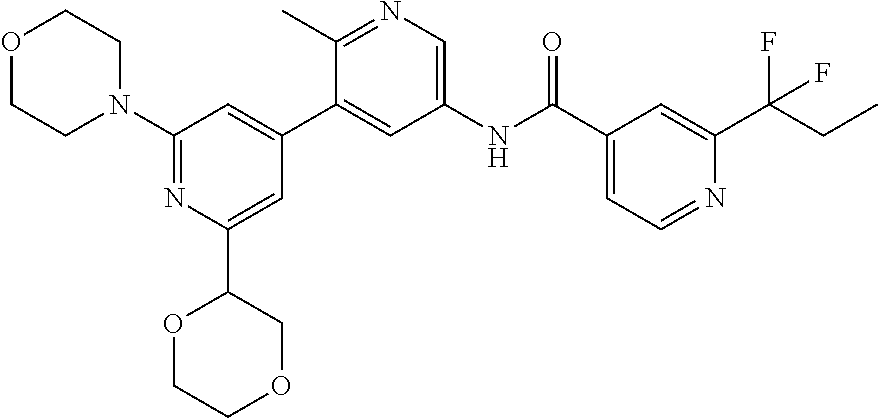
C1(C(NC2=CN=C(C)C(C3=CC(N4CCOCC4)=NC(C4COCCO4)=C3)=C2)=O)=CC=NC(C(F)(CC)F)=C1
